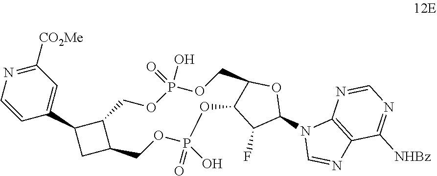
C1(C2=CC([CO2Me])=NC=C2)CC2C1COP(O)(=O)OCC1C(C(F)C(N3C=NC4=C3N=CN=C4[NHBz])O1)OP(=O)(O)OC2
